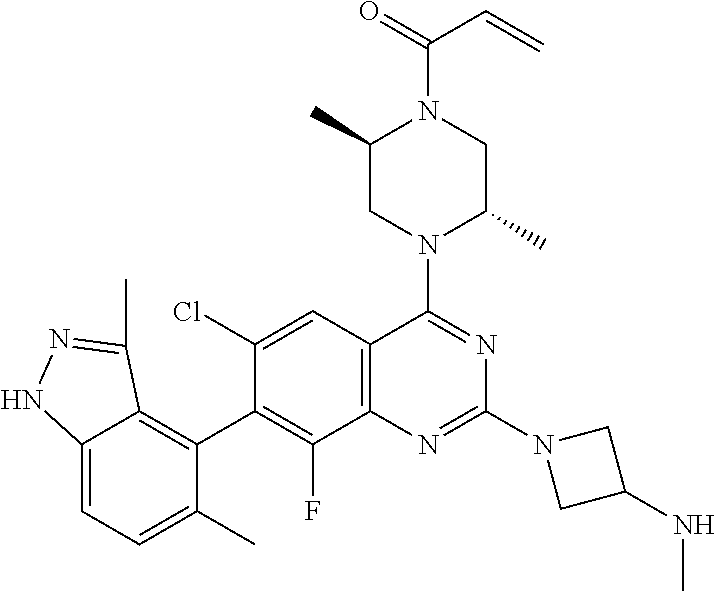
C12=C(C=C(Cl)C(C3=C4C(=CC=C3C)NN=C4C)=C1F)C(N1C(C)CN(C(=O)C=C)C(C)C1)=NC(N1CC(NC)C1)=N2
